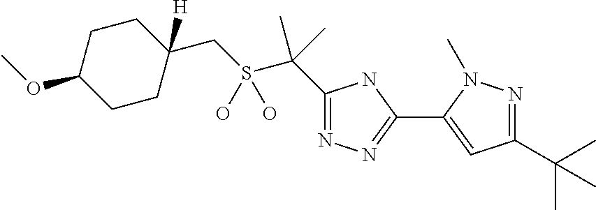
C1(C(S(CC2([H])CCC(OC)CC2)(O)O)(C)C)=NN=C(C2=CC(C(C)(C)C)=NN2C)N1
